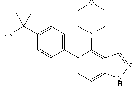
C1(C(N)(C)C)=CC=C(C2=CC=C3C(=C2N2CCOCC2)C=NN3)C=C1
